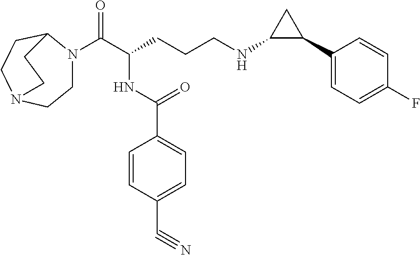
C1N(C(C(CCCNC2C(C3=CC=C(F)C=C3)C2)NC(C2=CC=C(C#N)C=C2)=O)=O)C2CCN(C1)CC2
